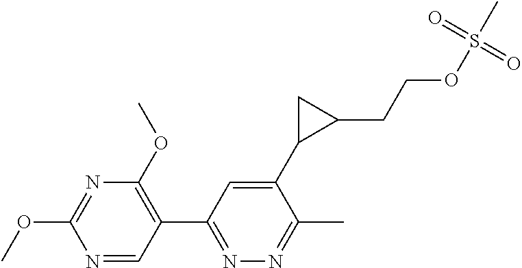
C1(OC)=C(C2=NN=C(C)C(C3C(CCOS(C)(=O)=O)C3)=C2)C=NC(OC)=N1
